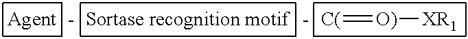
[C(]=[O)][XR1]
